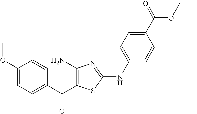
C1(OC)=CC=C(C(=O)C2=C(N)N=C(NC3=CC=C(C(OCC)=O)C=C3)S2)C=C1
